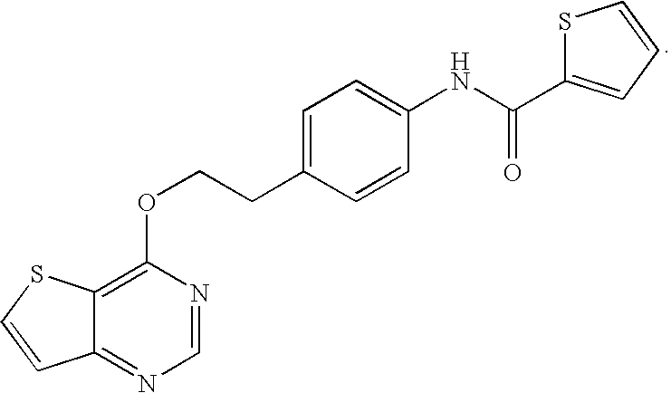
C12=NC=NC(OCCC3=CC=C(NC(=O)C4=CC=CS4)C=C3)=C1SC=C2
